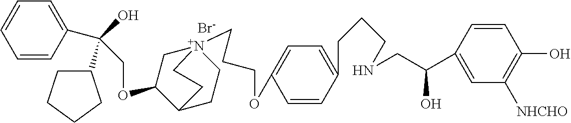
[Br-].C(OC1C[N+]2(CCCOC3=CC=C(CCCNCC(C4=CC([NHCHO])=C(O)C=C4)O)C=C3)CCC1CC2)C(O)(C1CCCC1)C1=CC=CC=C1
